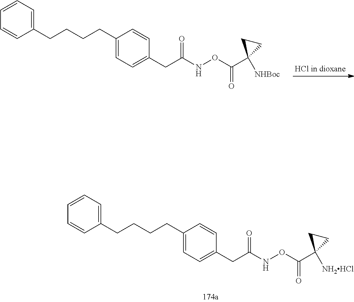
C1=C(CCCCC2=CC=CC=C2)C=CC(CC(NOC(C2([NHBoc])CC2)=O)=O)=C1.C1=C(CCCCC2=CC=CC=C2)C=CC(CC(NOC(C2([NH2HCl])CC2)=O)=O)=C1
